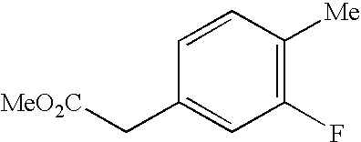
C1(F)=C([Me])C=CC(C[MeO2C])=C1
